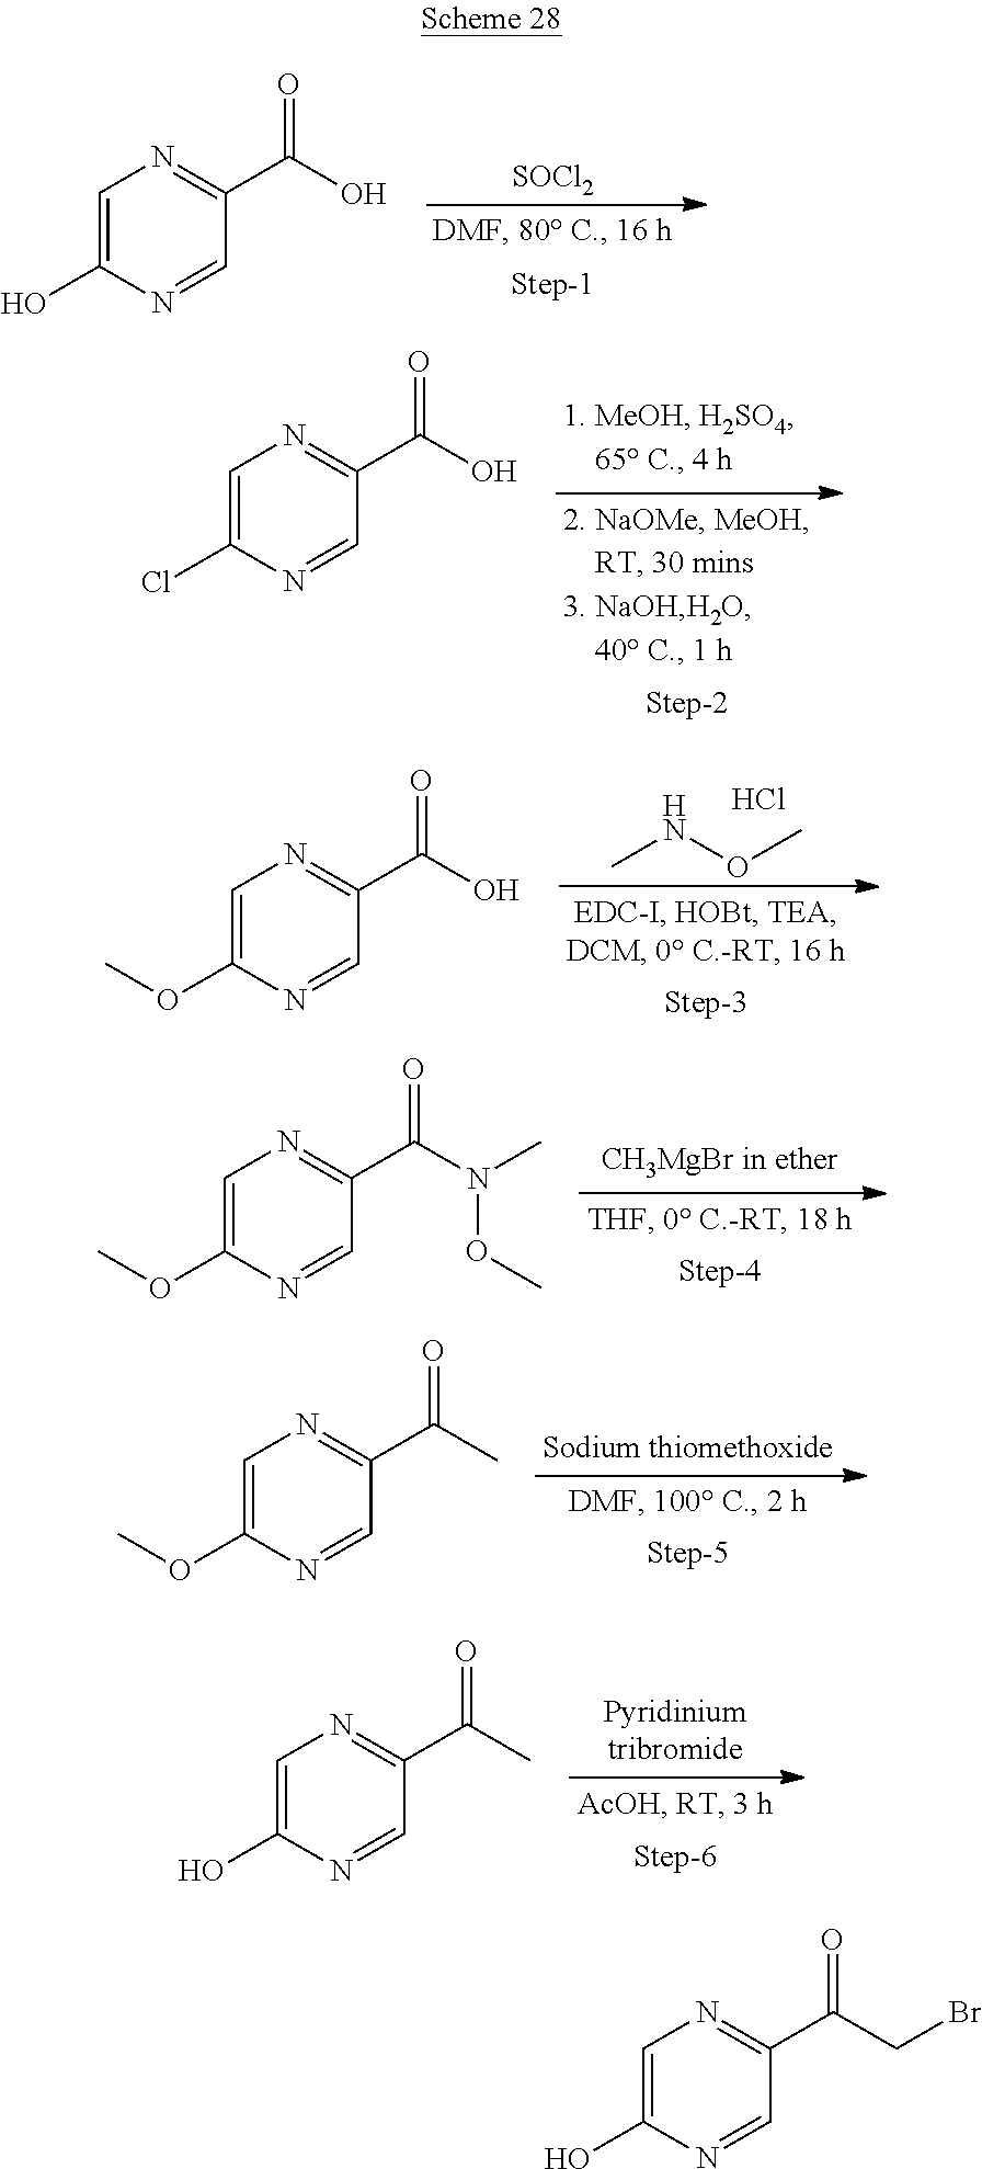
[SOCl2].C1(O)=CN=C(C(O)=O)C=N1.C1(Cl)=CN=C(C(O)=O)C=N1.C1(OC)=CN=C(C(O)=O)C=N1.CNOC.Cl.C1(OC)=CN=C(C(N(C)OC)=O)C=N1.C1(OC)=CN=C(C(C)=O)C=N1.C1(O)=CN=C(C(CBr)=O)C=N1.C1(O)=CN=C(C(C)=O)C=N1
